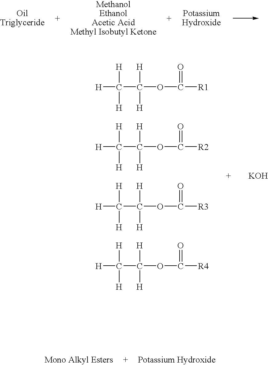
[H]C([H])([H])C([H])([H])OC([R1])=O.[H]C([H])([H])C([H])([H])OC([R2])=O.[H]C([H])([H])C([H])([H])OC([R3])=O.[H]C([H])([H])C([H])([H])OC([R4])=O.[KOH]
